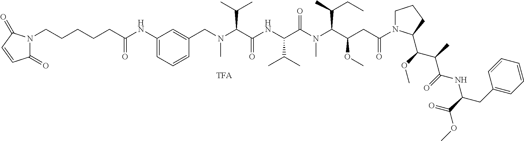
N1(CCCCCC(NC2=CC=CC(CN(C(C(NC(C(N(C(C(CC(N3CCCC3C(OC)C(C)C(=O)NC(C(=O)OC)CC3=CC=CC=C3)=O)OC)C(C)CC)C)=O)C(C)C)=O)C(C)C)C)=C2)=O)C(=O)C=CC1=O
